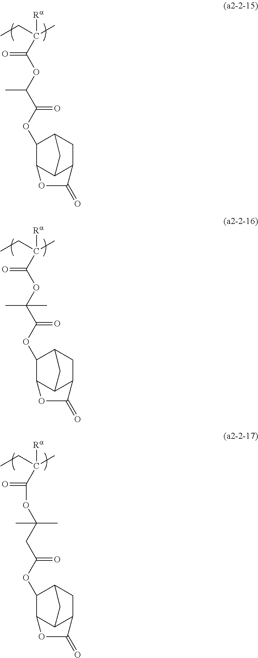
CCC(C)([Ra])C(OC(C(OC1C2C3C(CC1C3)C(=O)O2)=O)C)=O.CCC(C)([Ra])C(OC(C(OC1C2C3C(CC1C3)C(=O)O2)=O)(C)C)=O.CCC(C)([Ra])C(=O)OC(C)(C)CC(OC1C2C3C(CC1C3)C(=O)O2)=O
